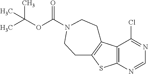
C12=C(N=CN=C1Cl)SC1=C2CCN(C(OC(C)(C)C)=O)CC1
